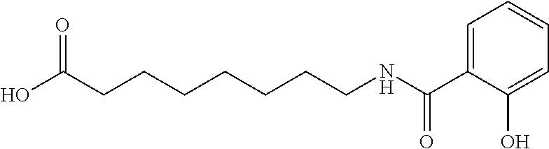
C1(C(NCCCCCCCC(O)=O)=O)=CC=CC=C1O
